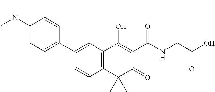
C12=C(C=C(C3=CC=C(N(C)C)C=C3)C=C1)C(O)=C(C(NCC(O)=O)=O)C(=O)C2(C)C
